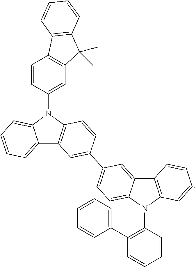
C12=CC=CC=C1N(C1=CC3=C(C=C1)C1=C(C3(C)C)C=CC=C1)C1=C2C=C(C2=CC=C3C(=C2)C2=C(N3C3=C(C4=CC=CC=C4)C=CC=C3)C=CC=C2)C=C1
